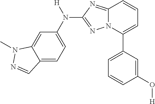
C1=C(C2=CC=CC3=NC(N(C4=CC=C5C(=C4)N(C)N=C5)[H])=NN23)C=C(O[H])C=C1
